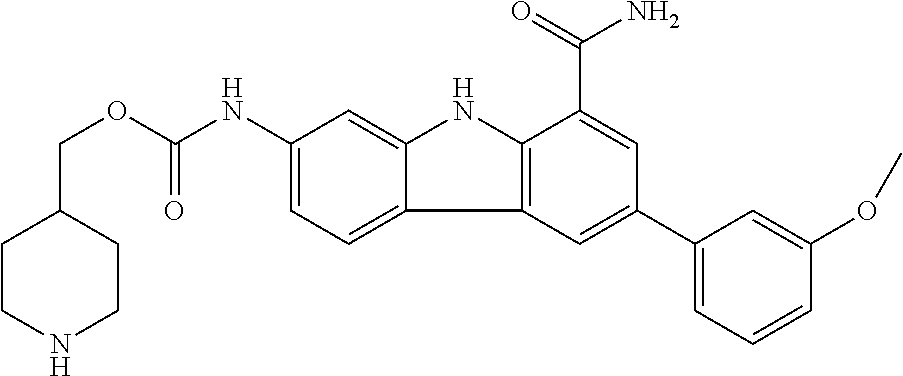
C1(NC(OCC2CCNCC2)=O)=CC=C2C(=C1)NC1=C2C=C(C2=CC=CC(OC)=C2)C=C1C(=O)N
